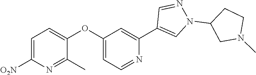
C1=C([O2N])N=C(C)C(OC2=CC=NC(C3=CN(C4CN(C)CC4)N=C3)=C2)=C1
